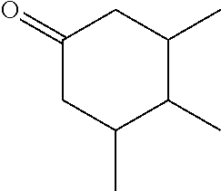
C1(=O)CC(C)C(C)C(C)C1
